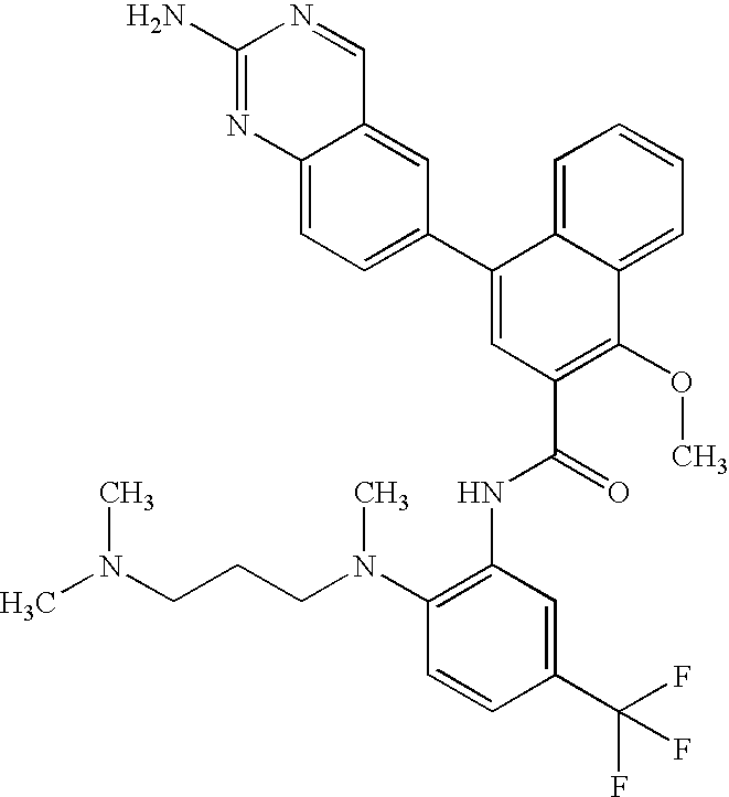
C12=CC(C3=CC(C(=O)NC4=C(N(CCCN(C)C)C)C=CC(C(F)(F)F)=C4)=C(OC)C4=CC=CC=C34)=CC=C1N=C(N)N=C2
